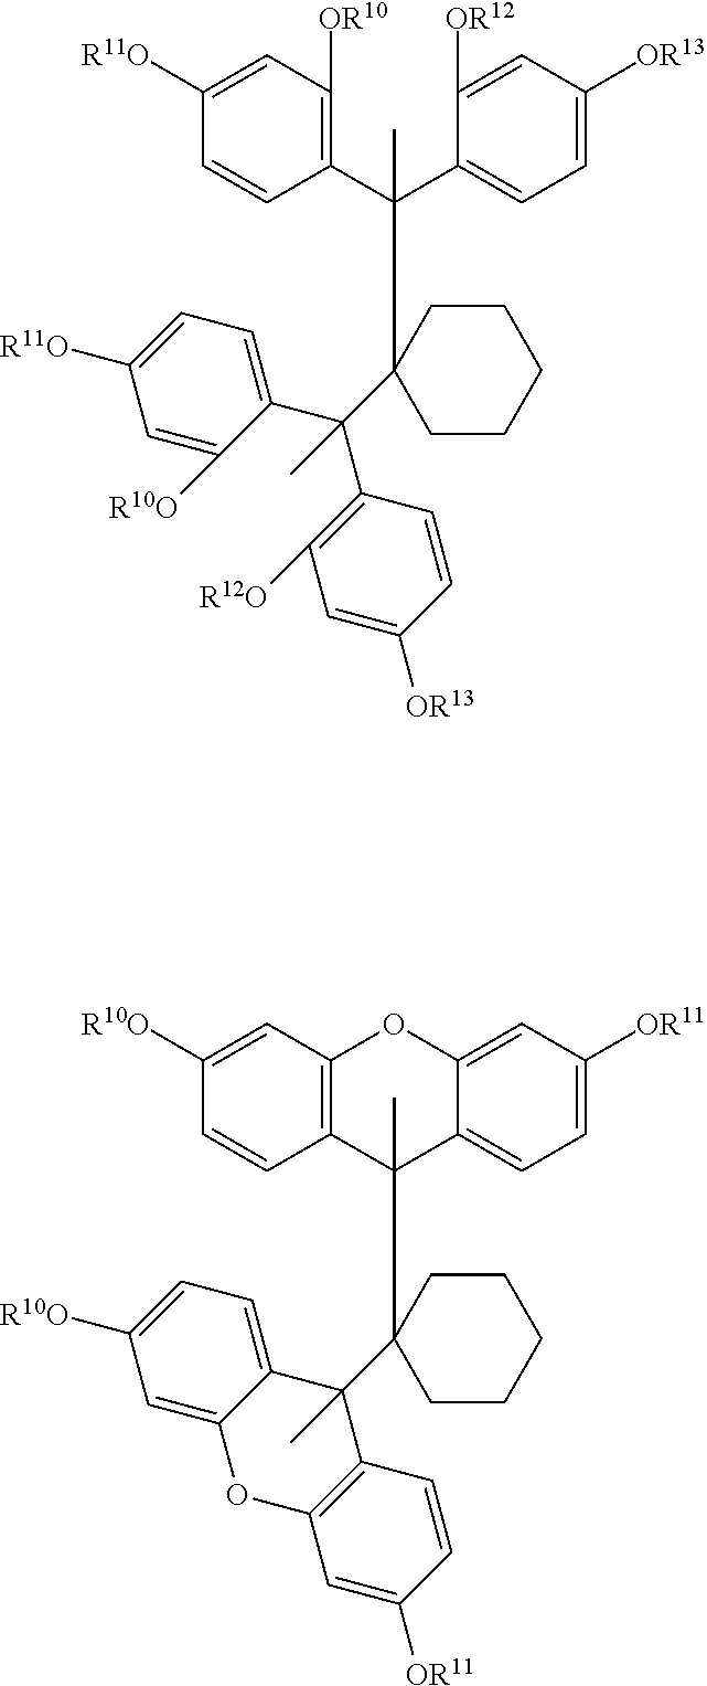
C1(C(C2=CC=C([OR13])C=C2[OR12])(C)C2(C(C3=C([R12O])C=C([OR13])C=C3)(C3=CC=C([R11O])C=C3[R10O])C)CCCCC2)=C([OR10])C=C([R11O])C=C1.C12=C(C=C([R10O])C=C1)OC1=CC([OR11])=CC=C1C2(C)C1(C2(C)C3=C(C=C([OR11])C=C3)OC3=CC([R10O])=CC=C23)CCCCC1
